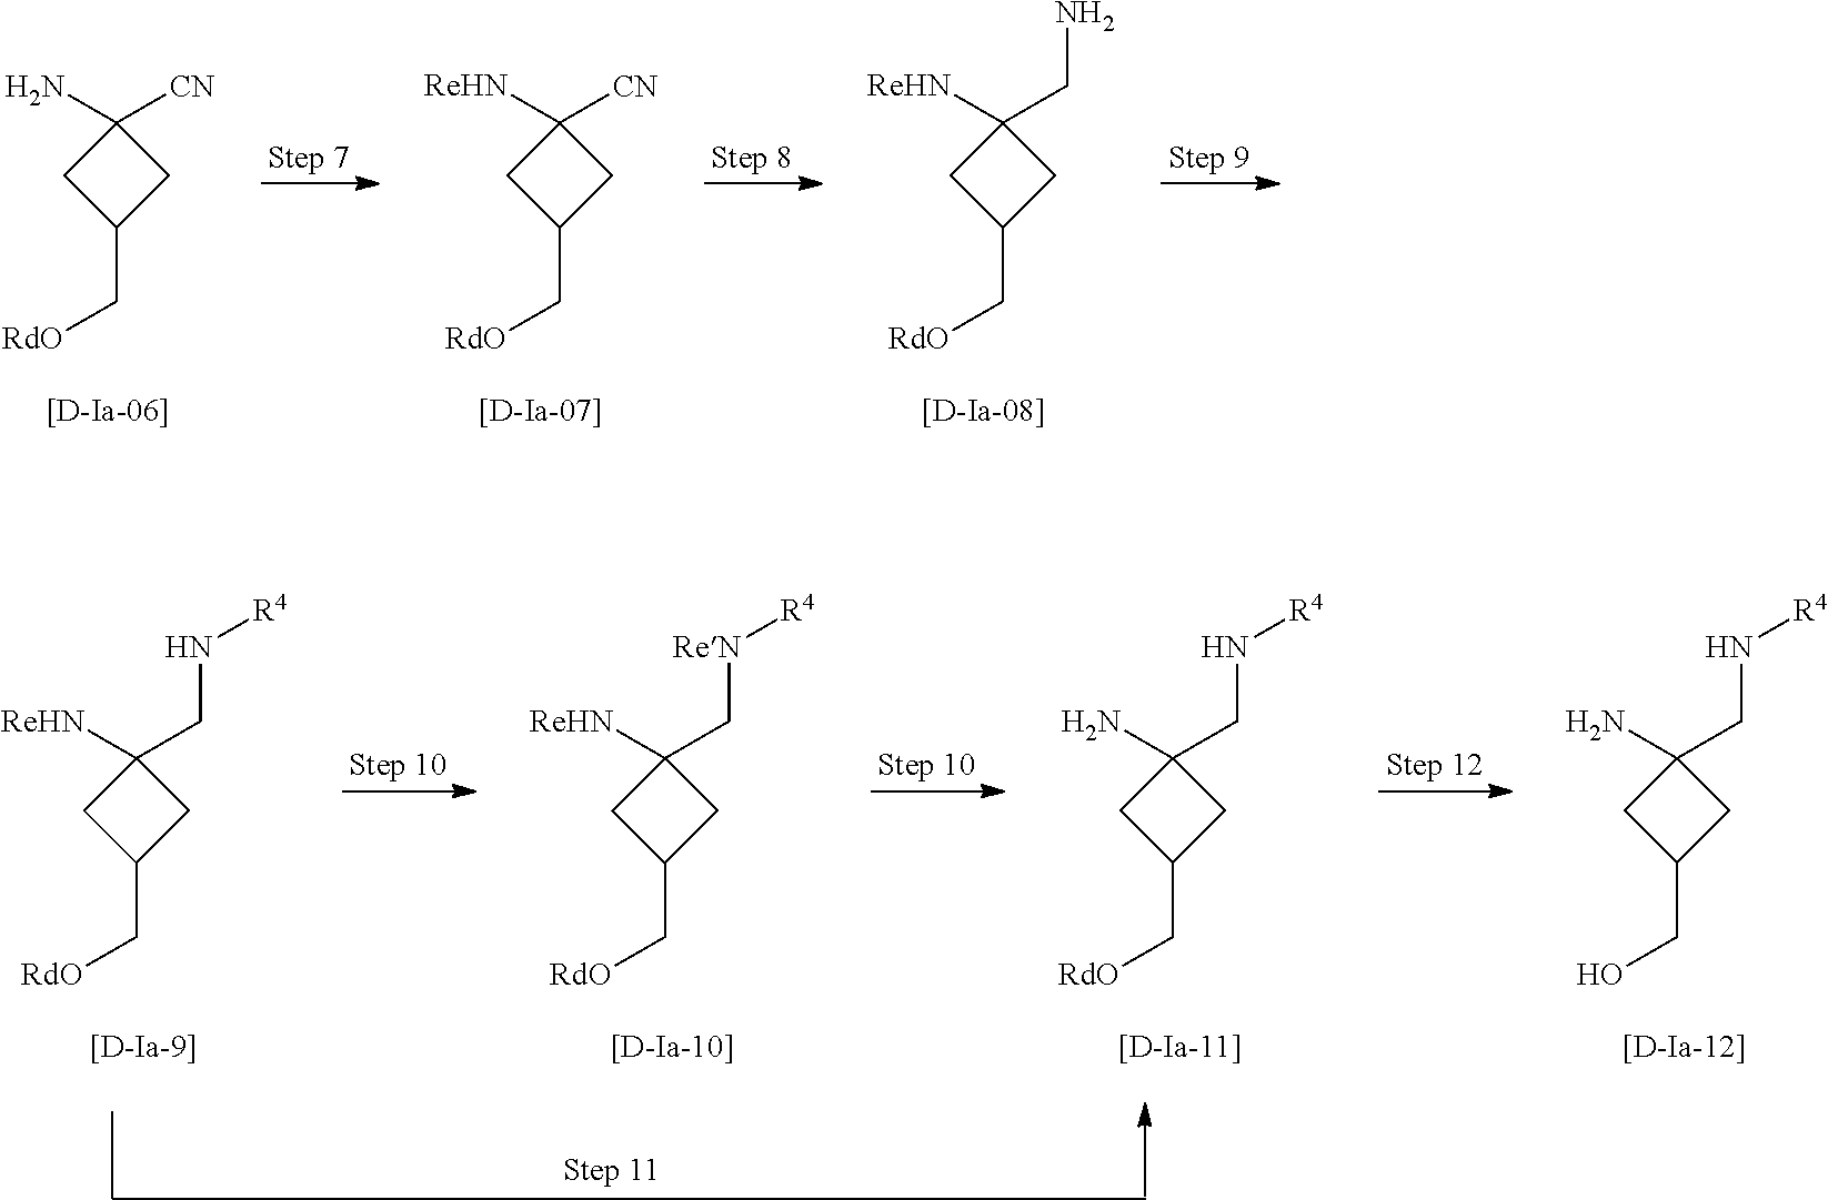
C1C(C[RdO])CC1(N)[CN].C1C(C[RdO])CC1([ReHN])[CN].C1C(C[RdO])CC1([ReHN])CN.C1C(C[RdO])CC1([ReHN])CN[R4].C1C(C[RdO])CC1([ReHN])C[ReN][R4].C1C(C[RdO])CC1(N)CN[R4].C1C(CO)CC1(N)CN[R4]
